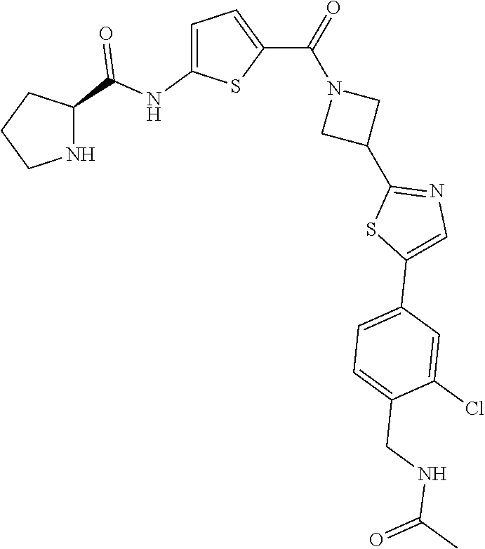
C1CNC(C(NC2=CC=C(C(=O)N3CC(C4=NC=C(C5=CC=C(CNC(C)=O)C(Cl)=C5)S4)C3)S2)=O)C1
